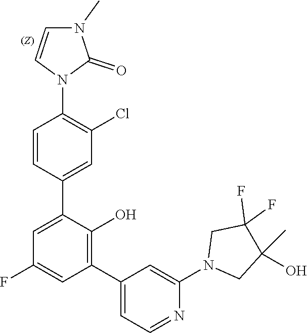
C1=CC(N2C(=O)N(C)C=C2)=C(Cl)C=C1C1=CC(F)=CC(C2=CC=NC(N3CC(O)(C)C(F)(F)C3)=C2)=C1O
